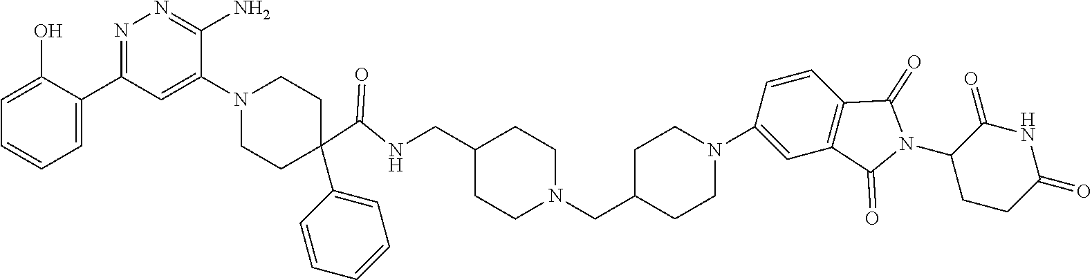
C1=C(O)C(C2=NN=C(N)C(N3CCC(C4=CC=CC=C4)(C(NCC4CCN(CC5CCN(C6=CC7=C(C=C6)C(=O)N(C6CCC(=O)NC6=O)C7=O)CC5)CC4)=O)CC3)=C2)=CC=C1
